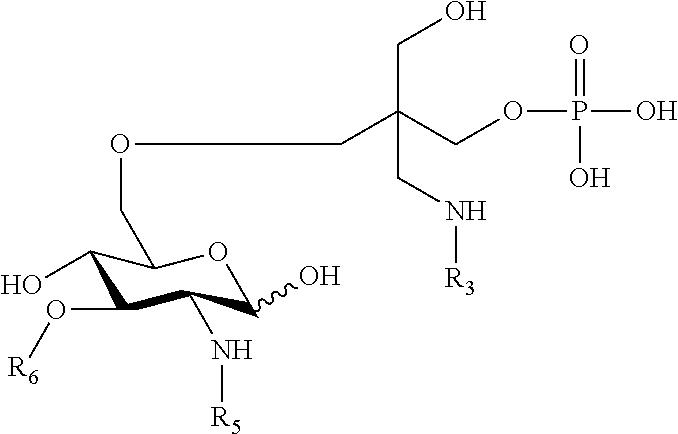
C1(O)C(O[R6])C(N[R5])C(O)OC1COCC(COP(=O)(O)O)(CO)CN[R3]
